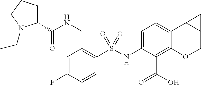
C1(NS(C2=C(CNC(C3CCCN3CC)=O)C=C(F)C=C2)(=O)=O)=CC=C2C(=C1C(=O)O)OCC1C2C1
